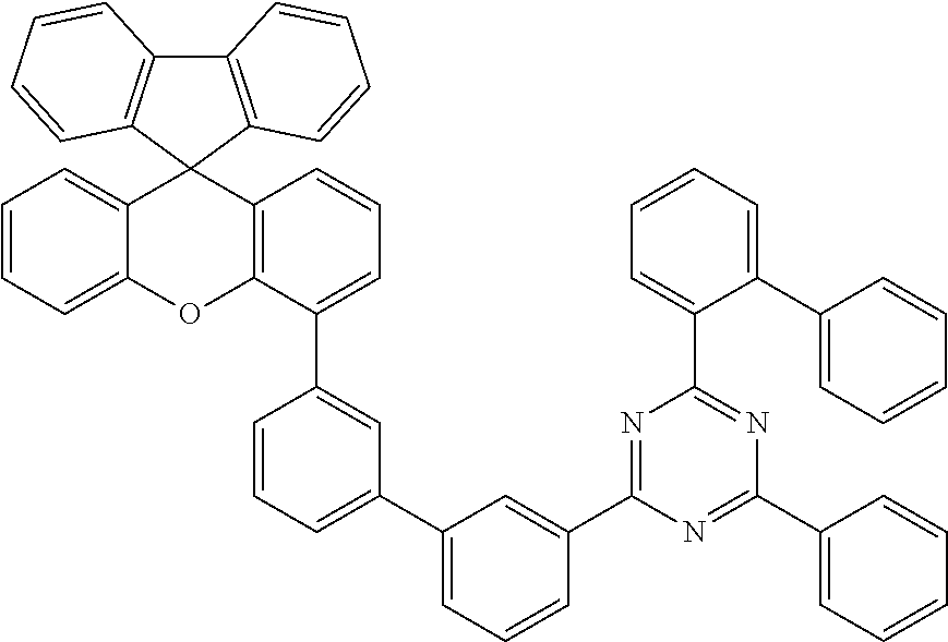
C1=CC=C2C(=C1)C1(C3=C(O2)C(C2=CC(C4=CC=CC(C5=NC(C6=CC=CC=C6C6=CC=CC=C6)=NC(C6=CC=CC=C6)=N5)=C4)=CC=C2)=CC=C3)C2=C(C3=C1C=CC=C3)C=CC=C2
